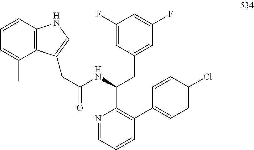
N1=CC=CC(C2=CC=C(Cl)C=C2)=C1C(NC(CC1=CNC2=C1C(C)=CC=C2)=O)CC1=CC(F)=CC(F)=C1
